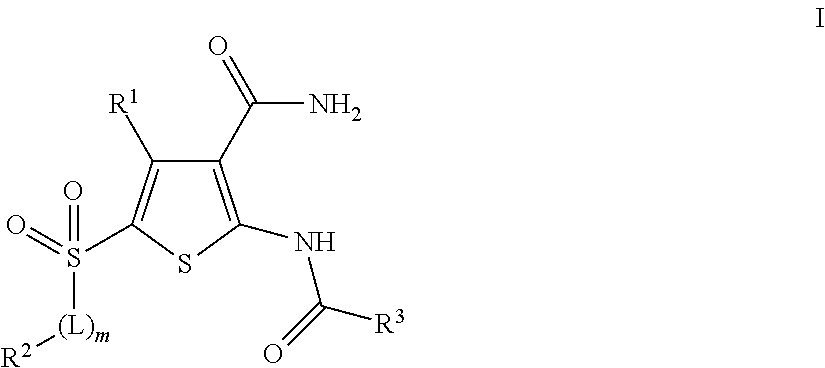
C1(C(=O)N)=C(NC(=O)[R3])SC(S([(L)m][R2])(=O)=O)=C1[R1]
